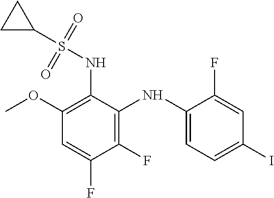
C1(OC)=C(NS(C2CC2)(=O)=O)C(NC2=CC=C(I)C=C2F)=C(F)C(F)=C1
